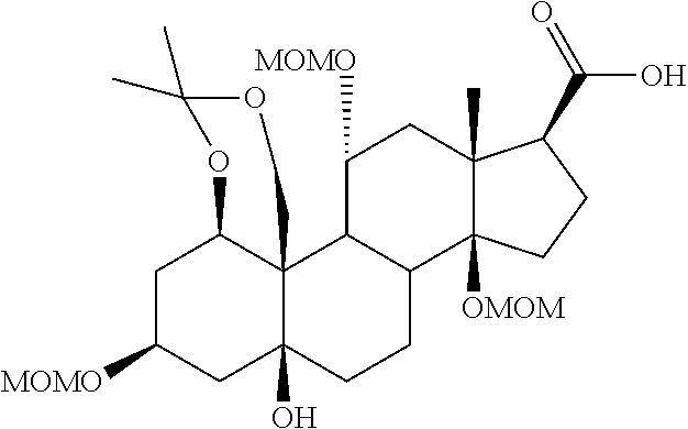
C1C([MOMO])CC2(O)C3(C1OC(C)(C)OC3)C1C(CC2)C2([OMOM])C(C)(CC1[MOMO])C(C(O)=O)CC2
